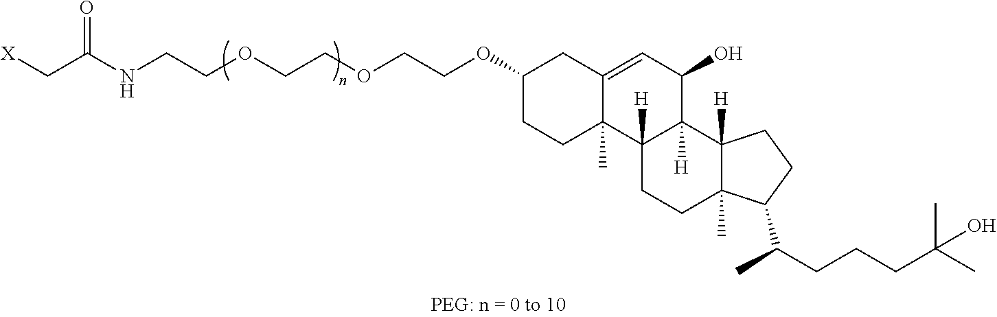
[X]CC(NCCOCCOCCOC1CCC2(C)C(=CC(O)C3([H])C2([H])CCC2(C)C3([H])CCC2C(CCCC(C)(C)O)C)C1)=O
